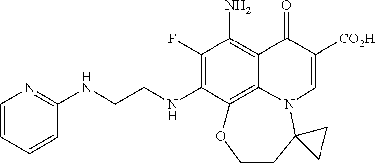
C(CNC1=NC=CC=C1)NC1=C(F)C(N)=C2C3=C1OCCC1(N3C=C([CO2H])C2=O)CC1
